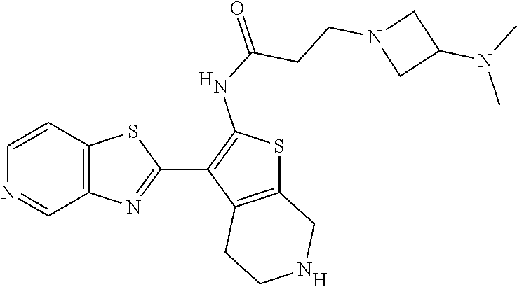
C12=C(C=CN=C1)SC(C1=C(NC(=O)CCN3CC(N(C)C)C3)SC3=C1CCNC3)=N2.[H].[H]
